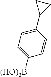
C1(C2CC2)=CC=C([(HO)2B])C=C1
